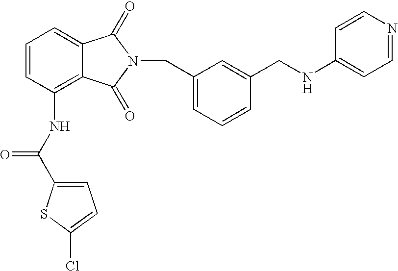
C1=C2C(=C(NC(C3=CC=C(Cl)S3)=O)C=C1)C(=O)N(CC1=CC=CC(CNC3=CC=NC=C3)=C1)C2=O
